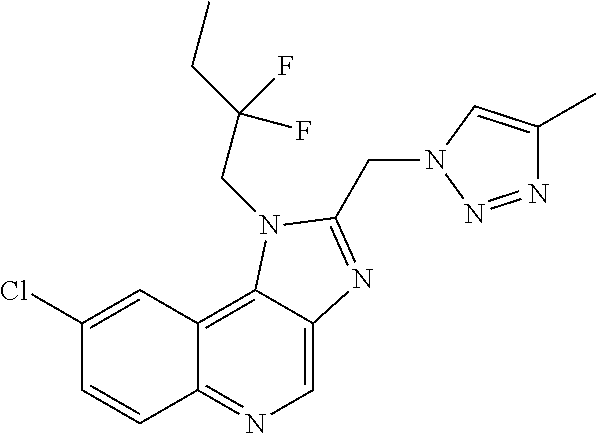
C1(Cl)=CC2=C3C(=CN=C2C=C1)N=C(CN1C=C(C)N=N1)N3CC(CC)(F)F
